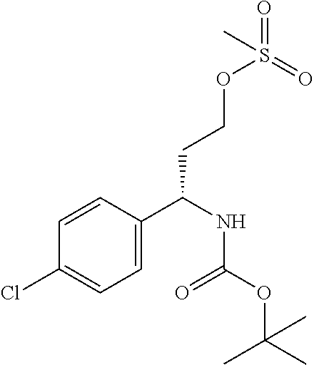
C1=CC(C(NC(OC(C)(C)C)=O)CCOS(=O)(=O)C)=CC=C1Cl
